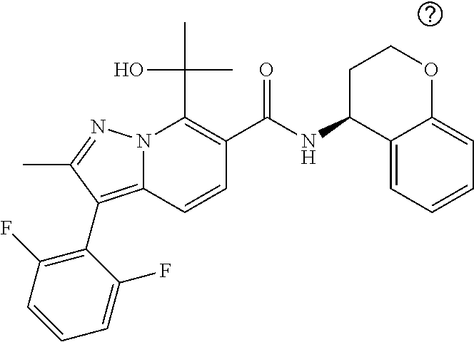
OC(C)(C1=C(C(NC2CCOC3=CC=CC=C23)=O)C=CC2=C(C3=C(F)C=CC=C3F)C(C)=NN12)C
